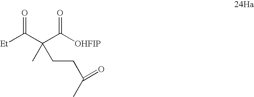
[Et]C(C(C([OHFIP])=O)(C)CCC(C)=O)=O
